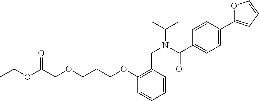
C1=CC(C2=CC=CO2)=CC=C1C(N(CC1=C(OCCCOCC(OCC)=O)C=CC=C1)C(C)C)=O
